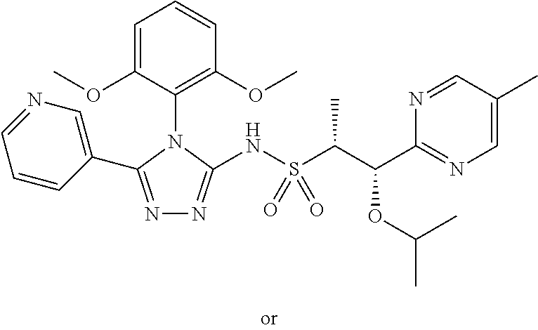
N1=C(C2=CN=CC=C2)N(C2=C(OC)C=CC=C2OC)C(NS(C(C(C2=NC=C(C)C=N2)OC(C)C)C)(=O)=O)=N1
